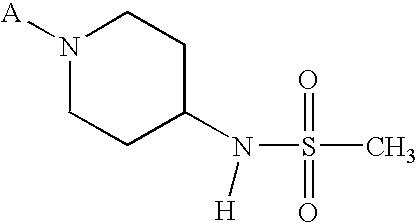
[A]N1CCC(N([H])S(=O)(=O)C)CC1
